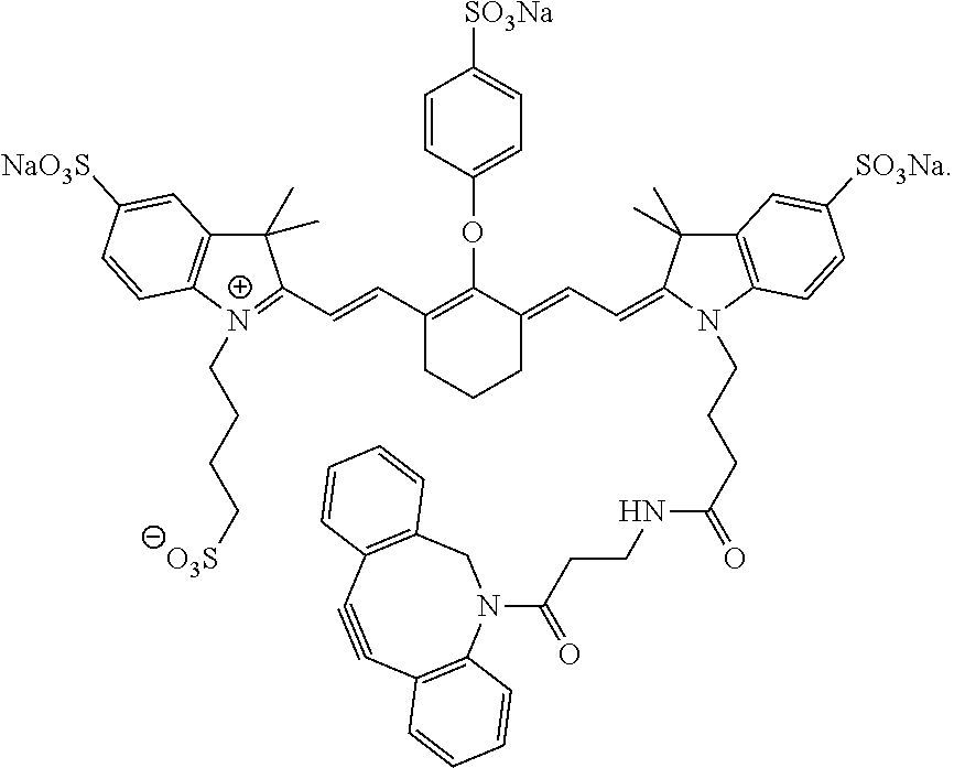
C(=CC1=C(OC2=CC=C([SO3Na])C=C2)C(=CC=C2N(CCCC(=O)NCCC(N3CC4=C(C#CC5=C3C=CC=C5)C=CC=C4)=O)C3=C(C2(C)C)C=C([SO3Na])C=C3)CCC1)C1=[N+](CCCC[O3S])C2=C(C1(C)C)C=C([NaO3S])C=C2
